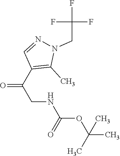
C(=O)(CNC(=O)OC(C)(C)C)C1=C(C)N(CC(F)(F)F)N=C1
